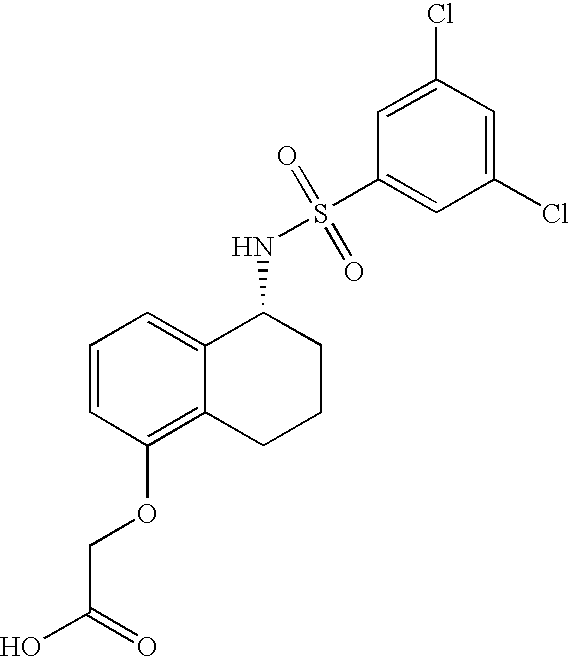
C12=C(OCC(O)=O)C=CC=C1C(NS(=O)(C1=CC(Cl)=CC(Cl)=C1)=O)CCC2
